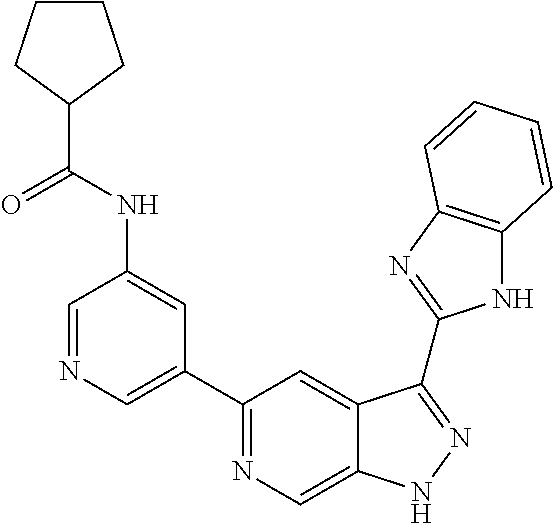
C1=NC=C(C2=NC=C3C(=C2)C(C2=NC4=C(N2)C=CC=C4)=NN3)C=C1NC(=O)C1CCCC1
